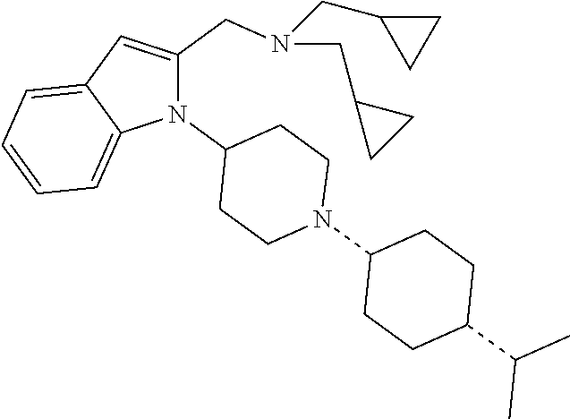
N1(C2CCN(C3CCC(C(C)C)CC3)CC2)C(CN(CC2CC2)CC2CC2)=CC2=CC=CC=C12
